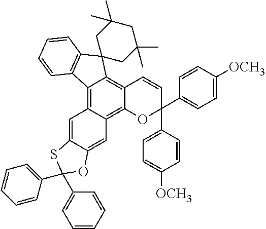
C12=C3C(=C4C(=C1C=CC(C1=CC=C([OCH3])C=C1)(C1=CC=C([OCH3])C=C1)O2)C1(C2=C4C=CC=C2)CC(C)(C)CC(C)(C)C1)C=C1C(=C3)OC(C2=CC=CC=C2)(C2=CC=CC=C2)S1
